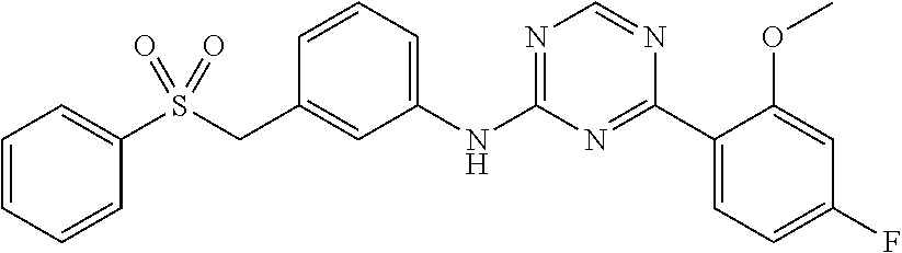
C1=CC=C(NC2=NC=NC(C3=CC=C(F)C=C3OC)=N2)C=C1CS(=O)(=O)C1=CC=CC=C1
